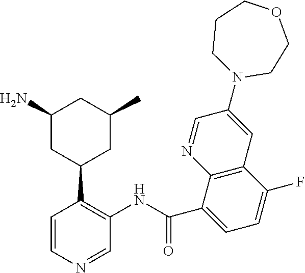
C1=CN=CC(NC(C2=CC=C(F)C3=C2N=CC(N2CCOCCC2)=C3)=O)=C1C1CC(C)CC(N)C1
